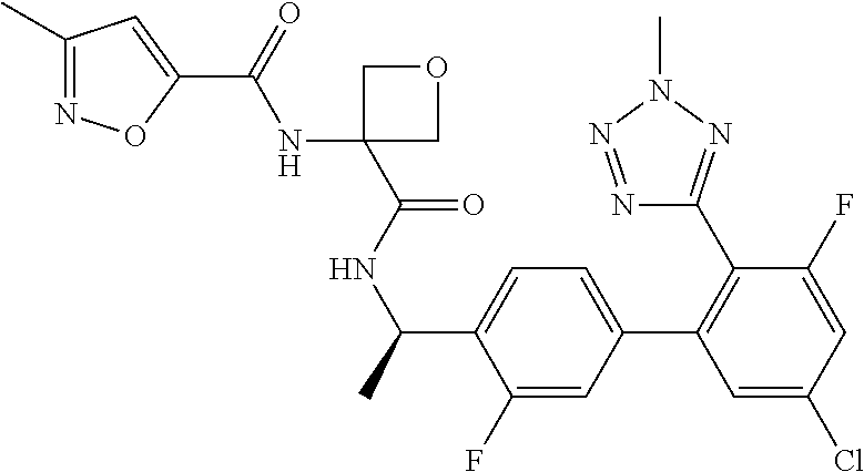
C1(C)=NOC(C(=O)NC2(C(NC(C3=CC=C(C4=C(C5=NN(C)N=N5)C(F)=CC(Cl)=C4)C=C3F)C)=O)COC2)=C1
